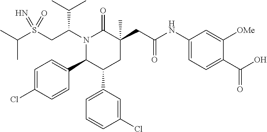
S(CC(N1C(=O)C(CC(=O)NC2=CC=C(C(=O)O)C([OMe])=C2)(C)CC(C2=CC=CC(Cl)=C2)C1C1=CC=C(Cl)C=C1)C(C)C)(=N)(=O)C(C)C
